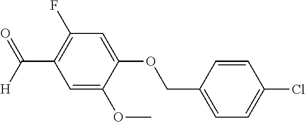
C1=C(OCC2=CC=C(Cl)C=C2)C(OC)=CC(C(=O)[H])=C1F
